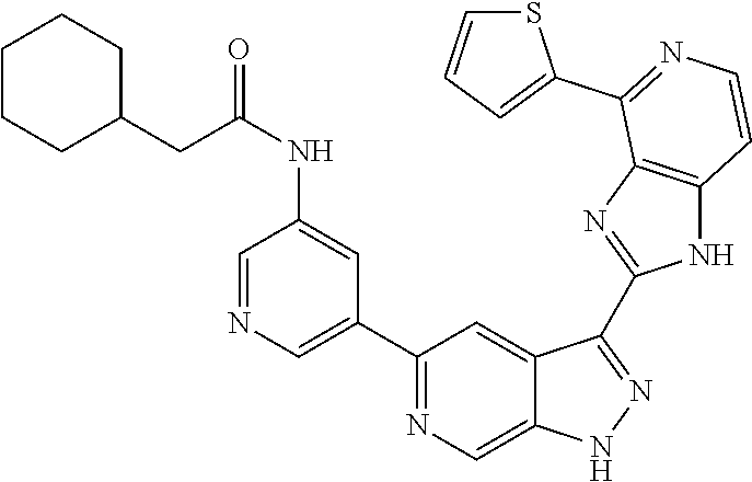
C1(C2=NC=C3C(=C2)C(C2=NC4=C(N2)C=CN=C4C2=CC=CS2)=NN3)=CN=CC(NC(CC2CCCCC2)=O)=C1
